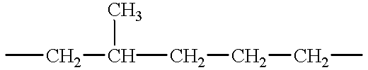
CCC(CCCC)C
